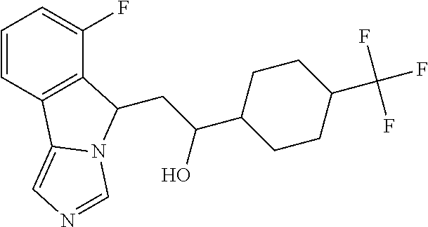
C1=CC2=C(C(F)=C1)C(CC(C1CCC(C(F)(F)F)CC1)O)N1C2=CN=C1
